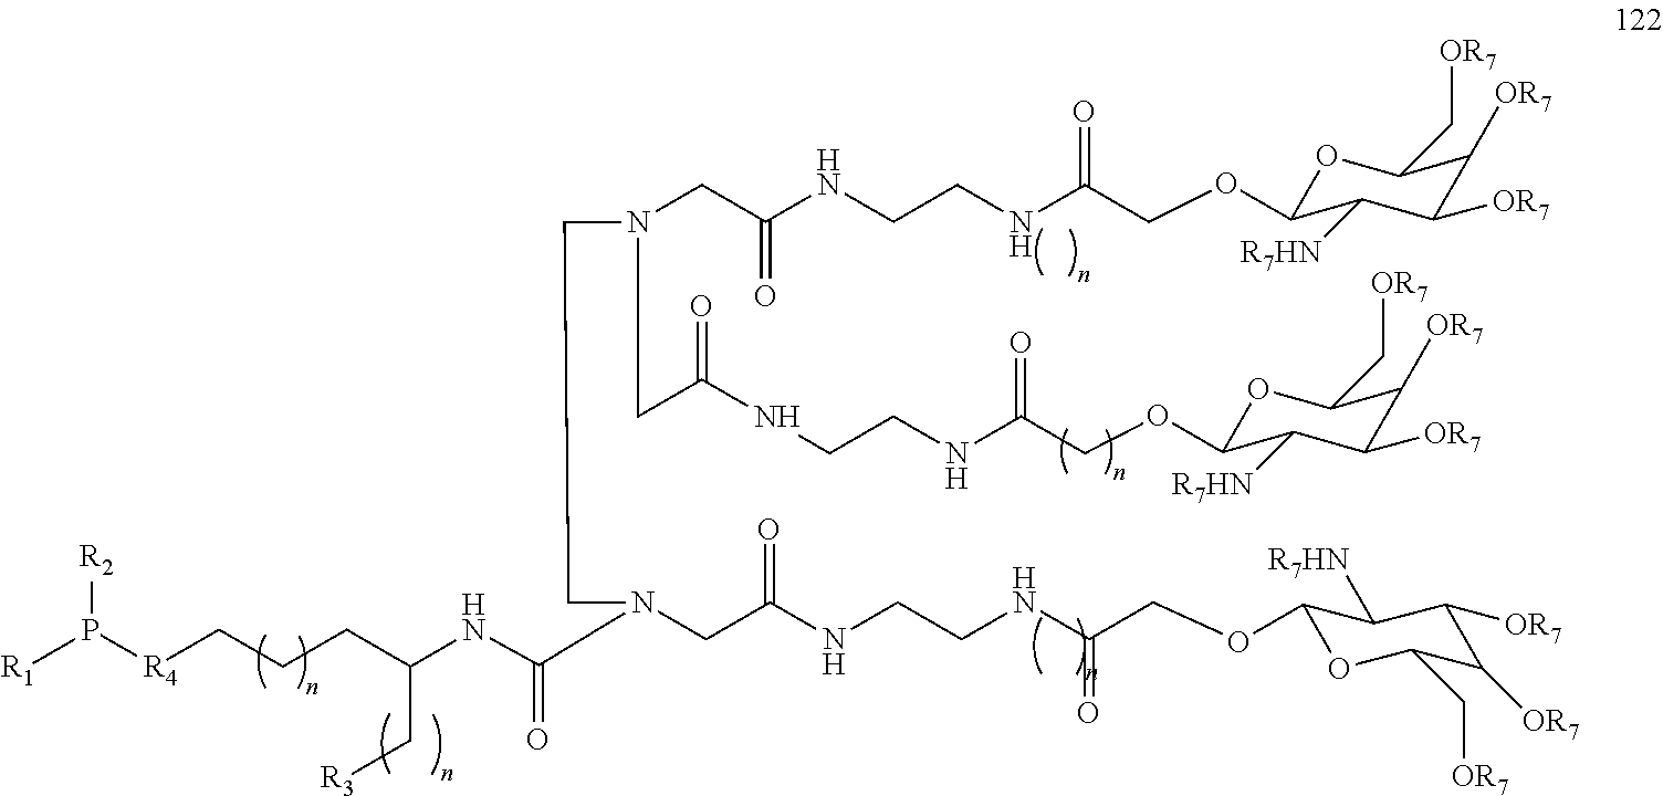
O1C(OCC(NCCNC(CN(CC(NCCNC(COC2OC(C[OR7])C([OR7])C([OR7])C2[R7HN])=O)=O)CCN(CC(NCCNC(COC2OC(C[OR7])C([OR7])C([OR7])C2[R7HN])=O)=O)C(NC(CCC[R4]P([R1])[R2])C[R3])=O)=O)=O)C([R7HN])C([OR7])C([OR7])C1C[OR7]
